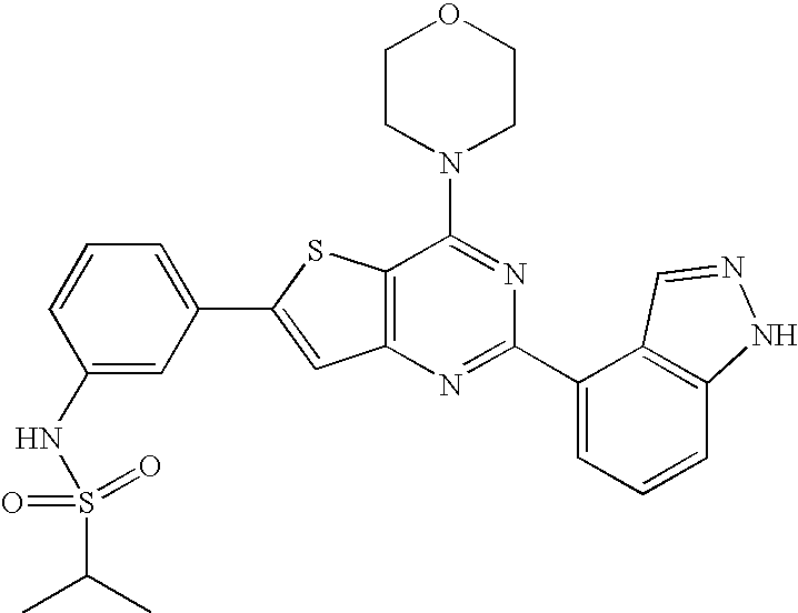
C1CN(C2=NC(C3=CC=CC4=C3C=NN4)=NC3=C2SC(C2=CC=CC(NS(=O)(=O)C(C)C)=C2)=C3)CCO1
